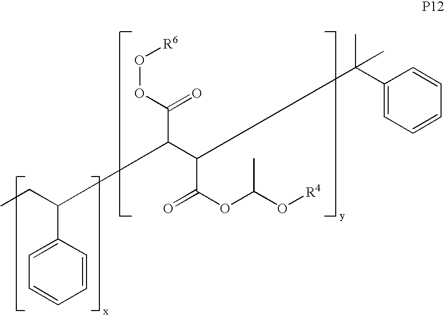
[R6]OOC(=O)C(C(C(OC(O[R4])C)=O)C(C)(C1=CC=CC=C1)C)C(CC)C1=CC=CC=C1
